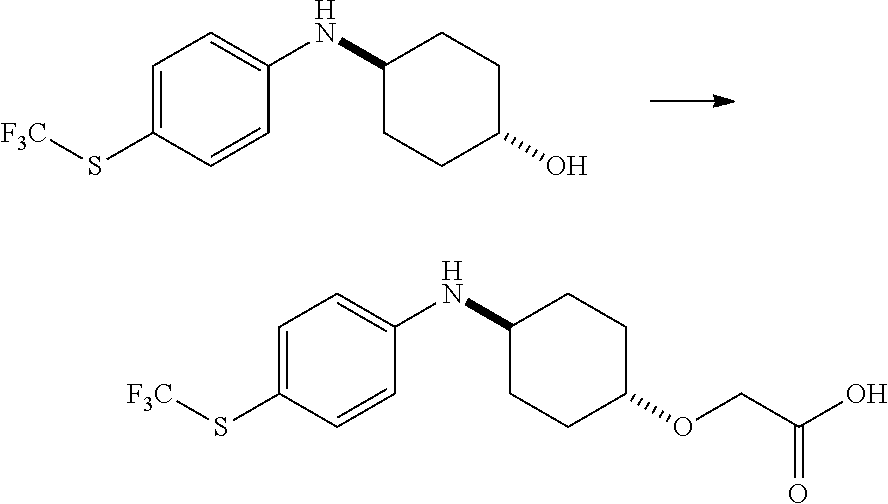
C1=C(S[F3C])C=CC(NC2CCC(O)CC2)=C1.C1=C(S[F3C])C=CC(NC2CCC(OCC(O)=O)CC2)=C1
